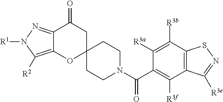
C12=NN([R1])C([R2])=C1OC1(CC2=O)CCN(C(=O)C2=C([R3f])C3=C(C([R3b])=C2[R3a])SN=C3[R3e])CC1
